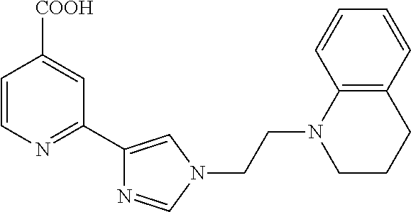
C1=CN=C(C2=CN(CCN3CCCC4=C3C=CC=C4)C=N2)C=C1[COOH]
